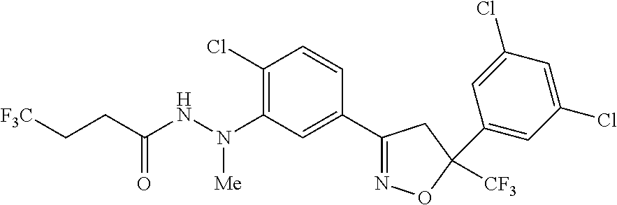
C1(Cl)=C(N(NC(CC[F3C])=O)[Me])C=C(C2=NOC(C3=CC(Cl)=CC(Cl)=C3)([CF3])C2)C=C1
